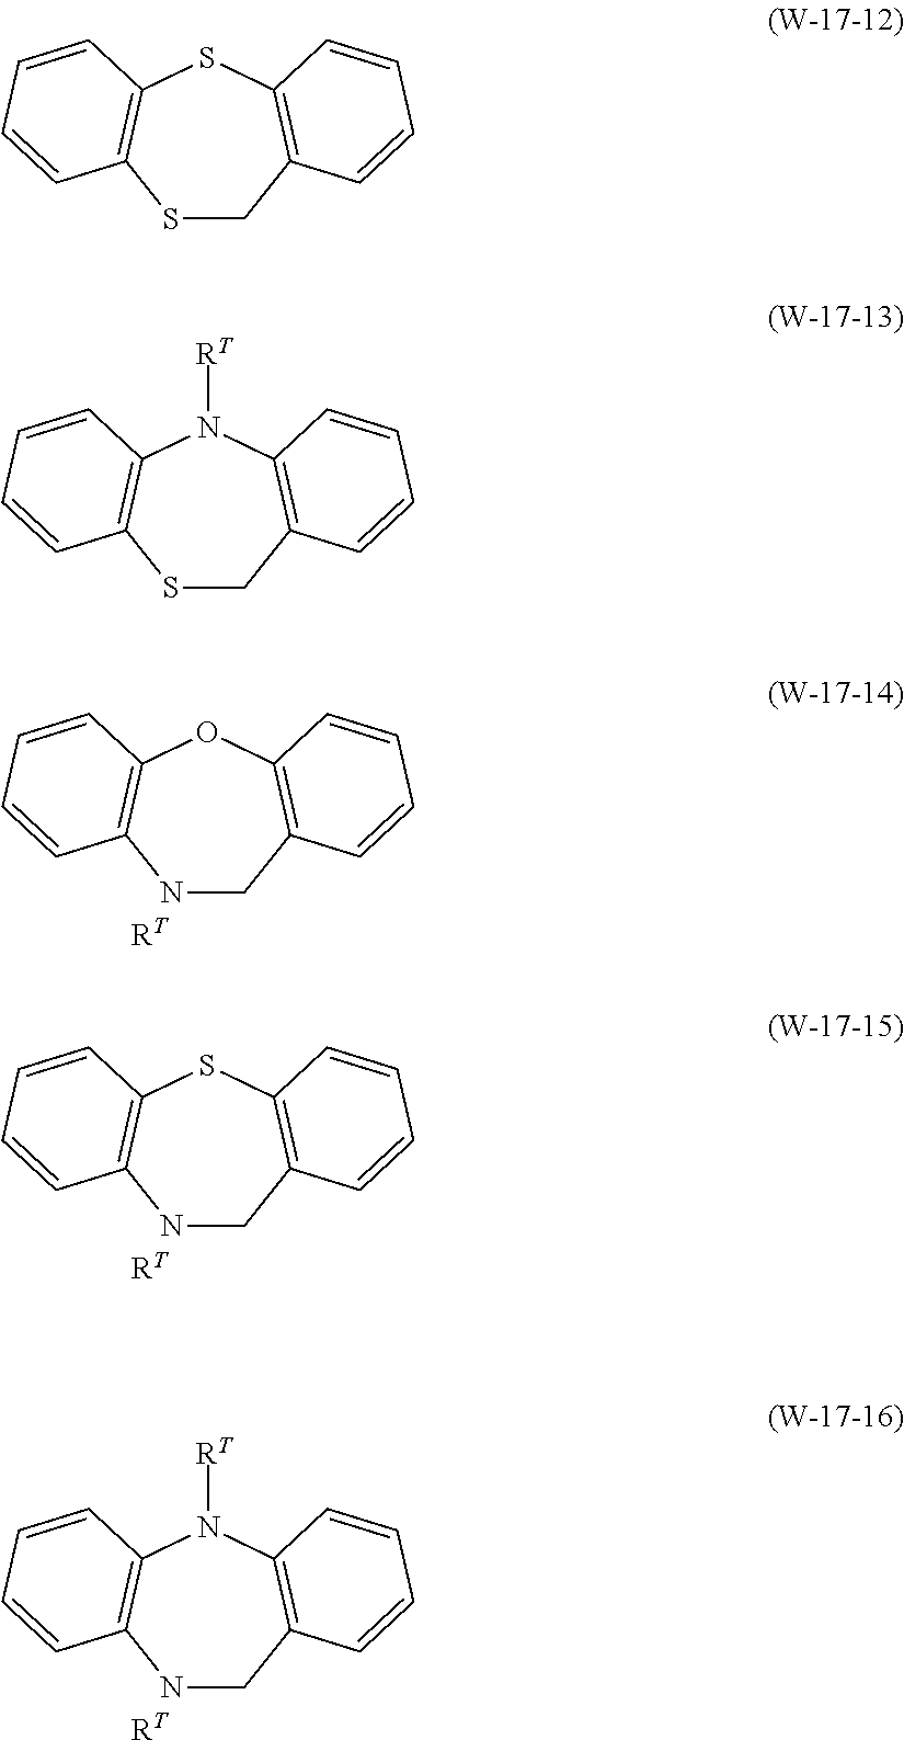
N1CC2=C(OC3=C1C=CC=C3)C=CC=C2.[RT].N1CC2=C(SC3=C1C=CC=C3)C=CC=C2.[RT].N1CC2=C(N([RT])C3=C1C=CC=C3)C=CC=C2.[RT].S1CC2=C(SC3=C1C=CC=C3)C=CC=C2.S1CC2=C(N([RT])C3=C1C=CC=C3)C=CC=C2
